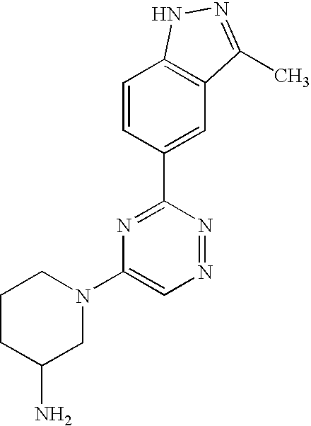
C1=CC(C2=NC(N3CCCC(N)C3)=CN=N2)=CC2=C1NN=C2C
